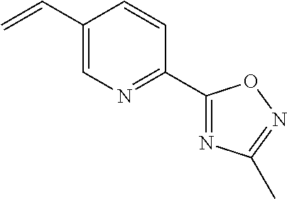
C1(C=C)=CN=C(C2=NC(C)=NO2)C=C1
